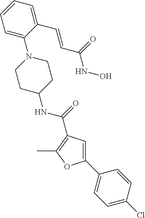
C1=C(N2CCC(NC(=O)C3=C(C)OC(C4=CC=C(Cl)C=C4)=C3)CC2)C(C=CC(NO)=O)=CC=C1
